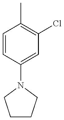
C1=CC(N2CCCC2)=CC(Cl)=C1C
